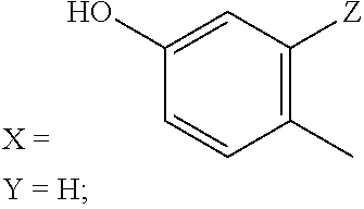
C1(O)=CC([Z])=C(C)C=C1
